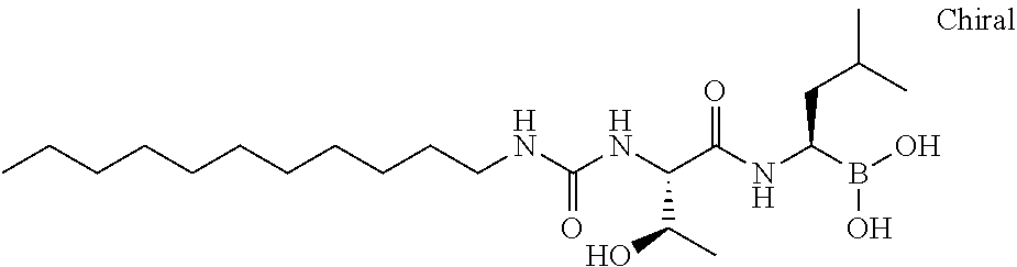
C(CCNC(NC(C(NC(B(O)O)CC(C)C)=O)C(C)O)=O)CCCCCCCC
